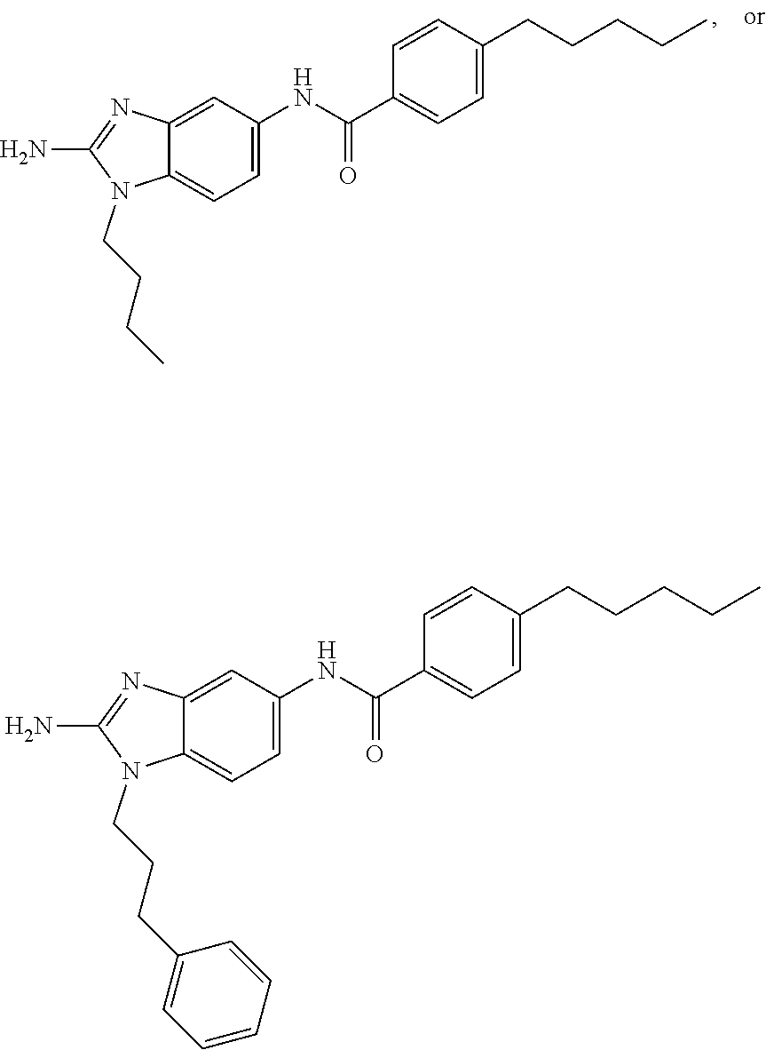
C1=CC(CCCCC)=CC=C1C(=O)NC1=CC=C2C(=C1)N=C(N)N2CCCC.C1=CC=CC(CCCN2C3=CC=C(NC(C4=CC=C(CCCCC)C=C4)=O)C=C3N=C2N)=C1
